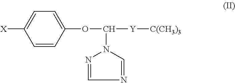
C1=CC(OC(N2N=CN=C2)[Y][C(CH3)3])=CC=C1[X]
